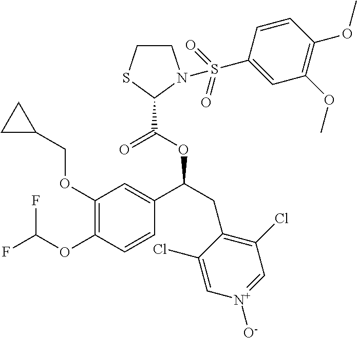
C1(OCC2CC2)=C(OC(F)F)C=CC(C(CC2=C(Cl)C=[N+]([O-])C=C2Cl)OC(C2N(S(C3=CC(OC)=C(OC)C=C3)(=O)=O)CCS2)=O)=C1
